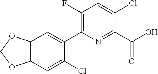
O1COC2=C1C=C(Cl)C(C1=C(F)C=C(Cl)C(C(O)=O)=N1)=C2
